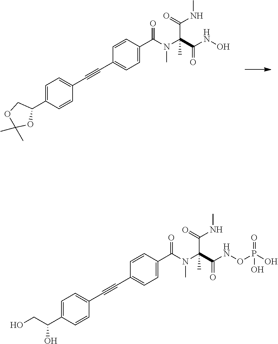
C1=C(C(CO)O)C=CC(C#CC2=CC=C(C(N(C(C(NOP(O)(=O)O)=O)(C(NC)=O)C)C)=O)C=C2)=C1.C1=C(C2COC(C)(C)O2)C=CC(C#CC2=CC=C(C(N(C(C(NO)=O)(C(NC)=O)C)C)=O)C=C2)=C1
